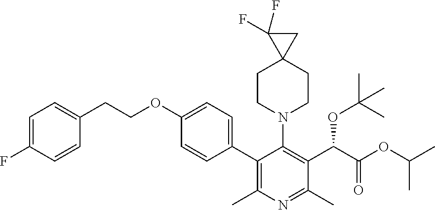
C1(C2=C(C)N=C(C)C(C(OC(C)(C)C)C(=O)OC(C)C)=C2N2CCC3(CC2)C(F)(F)C3)=CC=C(OCCC2=CC=C(F)C=C2)C=C1
